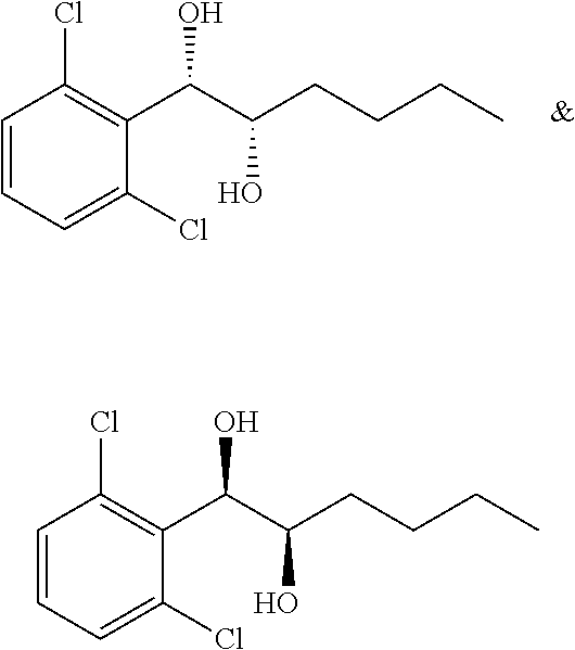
C1=CC=C(Cl)C(C(C(O)CCCC)O)=C1Cl.C1=CC=C(Cl)C(C(C(O)CCCC)O)=C1Cl
